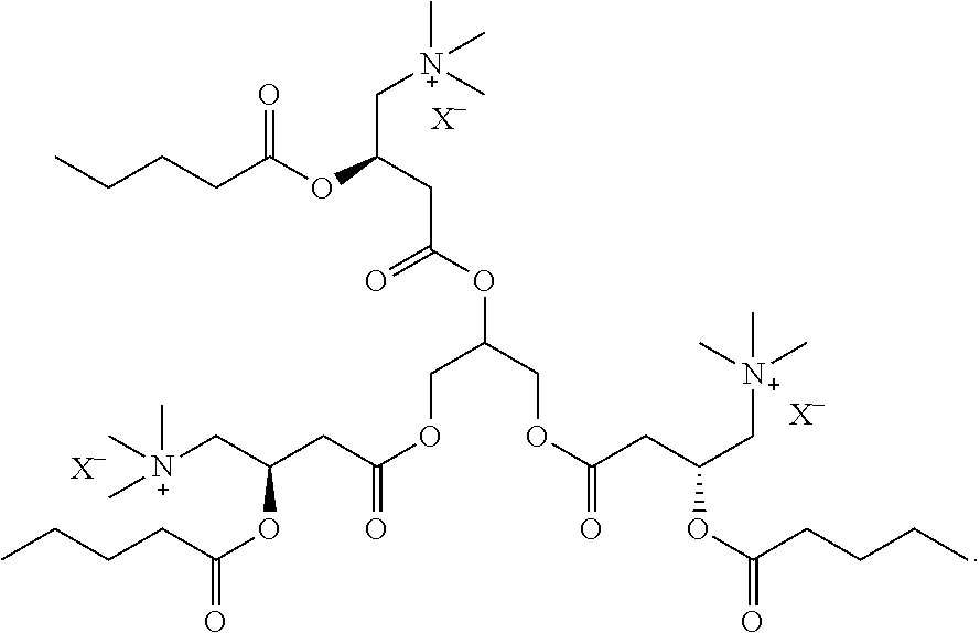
C(C(CC(=O)OC(COC(CC(C[N+](C)(C)C)OC(CCCC)=O)=O)COC(CC(C[N+](C)(C)C)OC(CCCC)=O)=O)OC(=O)CCCC)[N+](C)(C)C.[X-].[X-].[X-]
